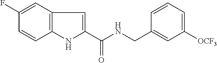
C1(F)=CC2=C(C=C1)NC(C(NCC1=CC([OCF3])=CC=C1)=O)=C2
